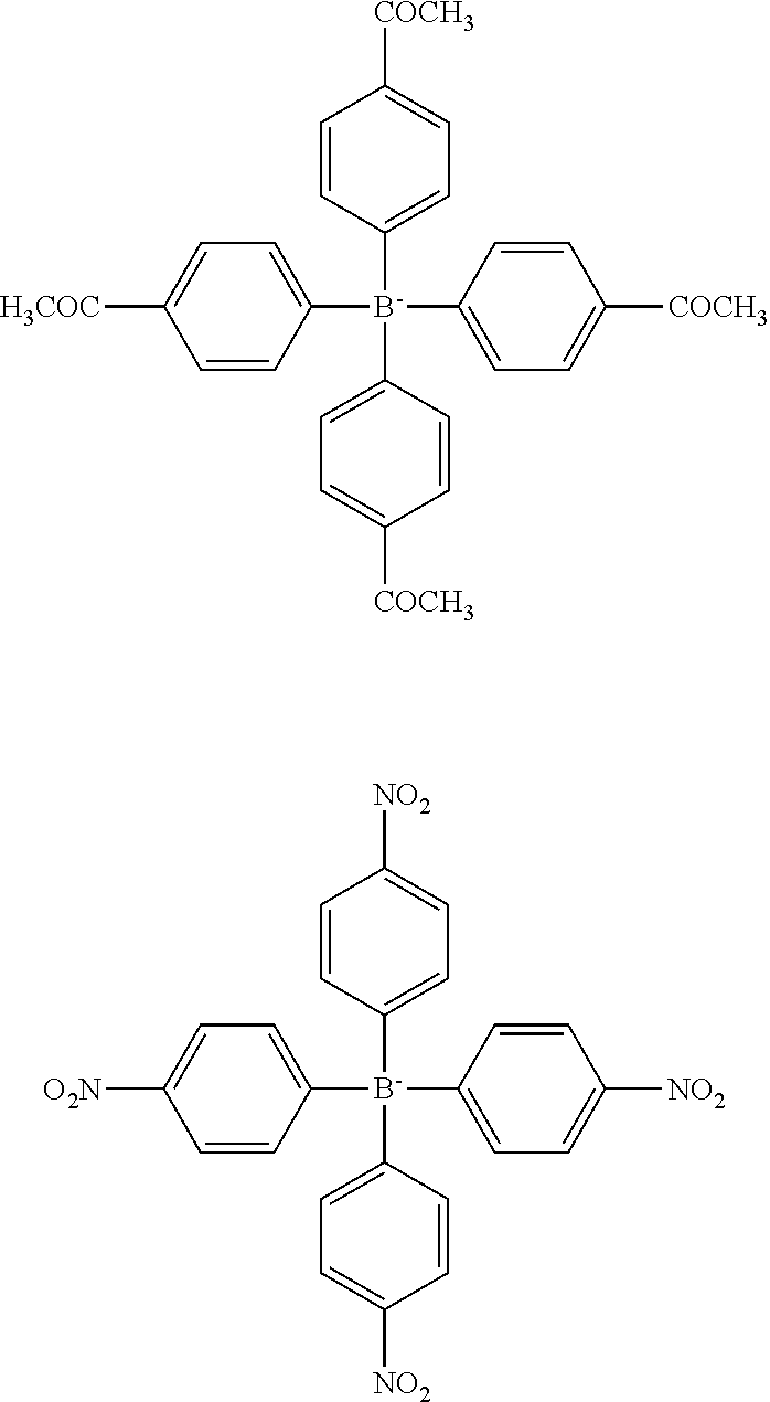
C1=CC([B-](C2=CC=C([COCH3])C=C2)(C2=CC=C([COCH3])C=C2)C2=CC=C([H3COC])C=C2)=CC=C1[COCH3].C1=CC([B-](C2=CC=C([NO2])C=C2)(C2=CC=C([NO2])C=C2)C2=CC=C([O2N])C=C2)=CC=C1[NO2]
